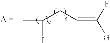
CC(I)CC=C([G])F
